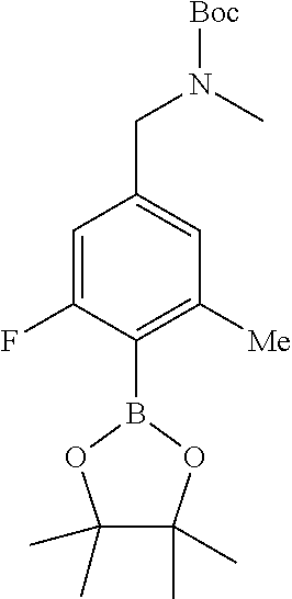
C1=C(F)C(B2OC(C)(C)C(C)(C)O2)=C([Me])C=C1CN([Boc])C
